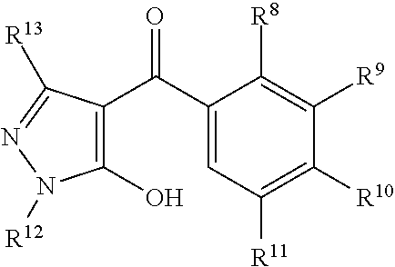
C1(O)=C(C(C2=CC([R11])=C([R10])C([R9])=C2[R8])=O)C([R13])=NN1[R12]
